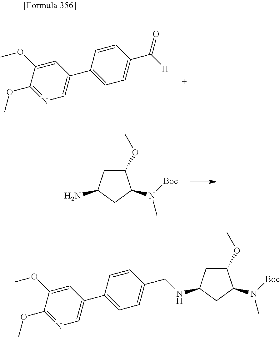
C1=C(OC)C(OC)=NC=C1C1=CC=C(C([H])=O)C=C1.C1(OC)CC(N)CC1N([Boc])C.C1=C(OC)C(OC)=NC=C1C1=CC=C(CNC2CC(OC)C(N([Boc])C)C2)C=C1
